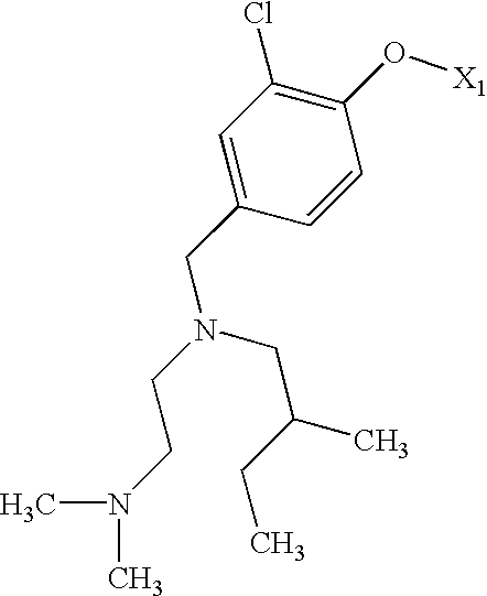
C1=C(CN(CC(CC)C)CCN(C)C)C=CC(O[X1])=C1Cl
